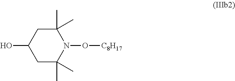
C1(C)(C)CC(O)CC(C)(C)N1O[C8H17]
